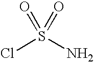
ClS(N)(=O)=O
